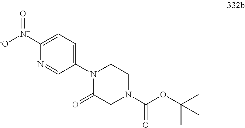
N1=CC(N2C(=O)CN(C(OC(C)(C)C)=O)CC2)=CC=C1[N+]([-O])=O
